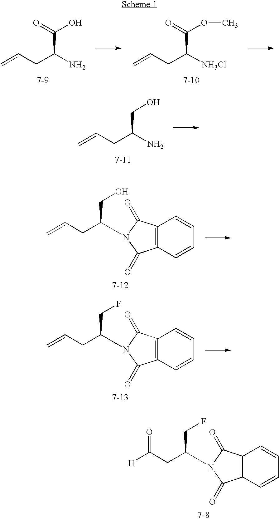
C=CCC(N)C(=O)O.C=CCC([NH3Cl])C(=O)OC.C=CCC(N)CO.C=CCC(CO)N1C(=O)C2=C(C=CC=C2)C1=O.C=CCC(CF)N1C(=O)C2=C(C=CC=C2)C1=O.[H]C(CC(CF)N1C(=O)C2=C(C=CC=C2)C1=O)=O
